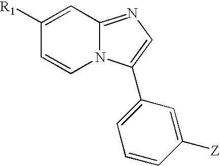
C1=C([R1])C=CN2C1=NC=C2C1=CC=CC([Z])=C1
